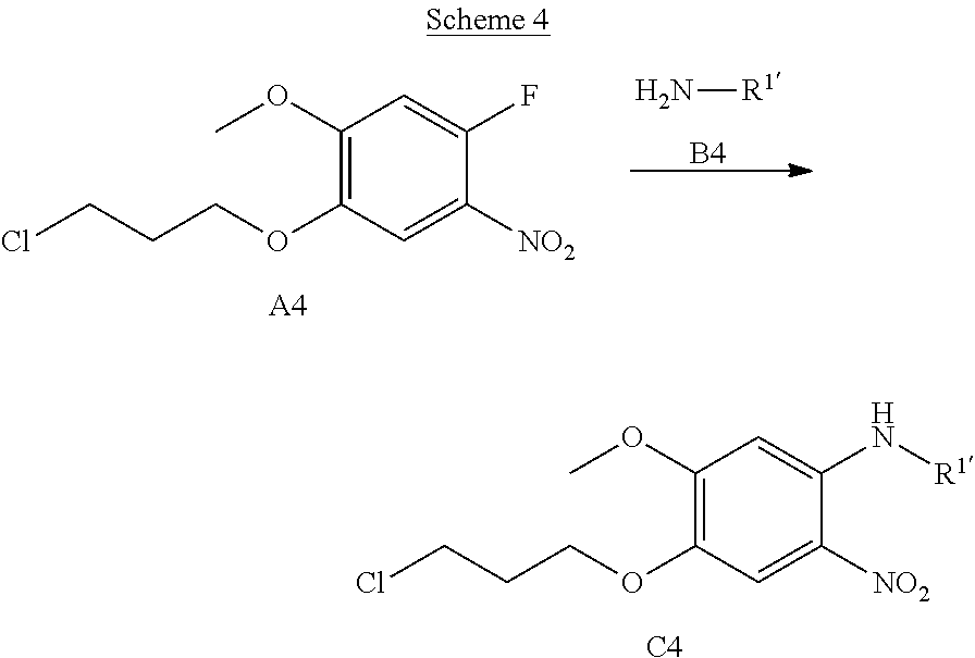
C1(OC)=C(OCCCCl)C=C([NO2])C(F)=C1.[A4].N[R1].[B4].C1(OC)=C(OCCCCl)C=C([NO2])C(N[R1])=C1.[C4]
